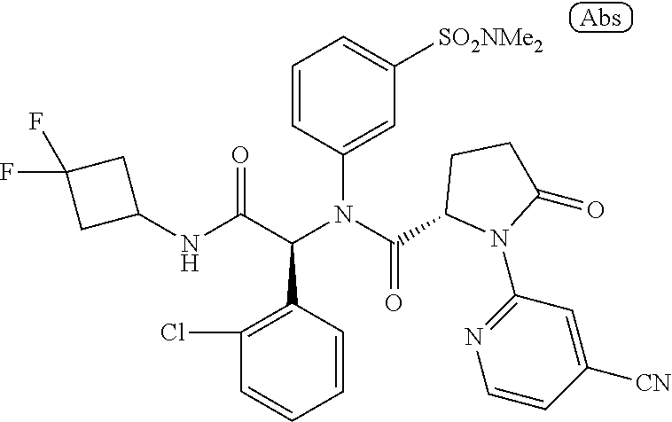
C1=CC(N(C(C2N(C3=NC=CC([CN])=C3)C(=O)CC2)=O)C(C(NC2CC(F)(F)C2)=O)C2=C(Cl)C=CC=C2)=CC([SO2NMe2])=C1
